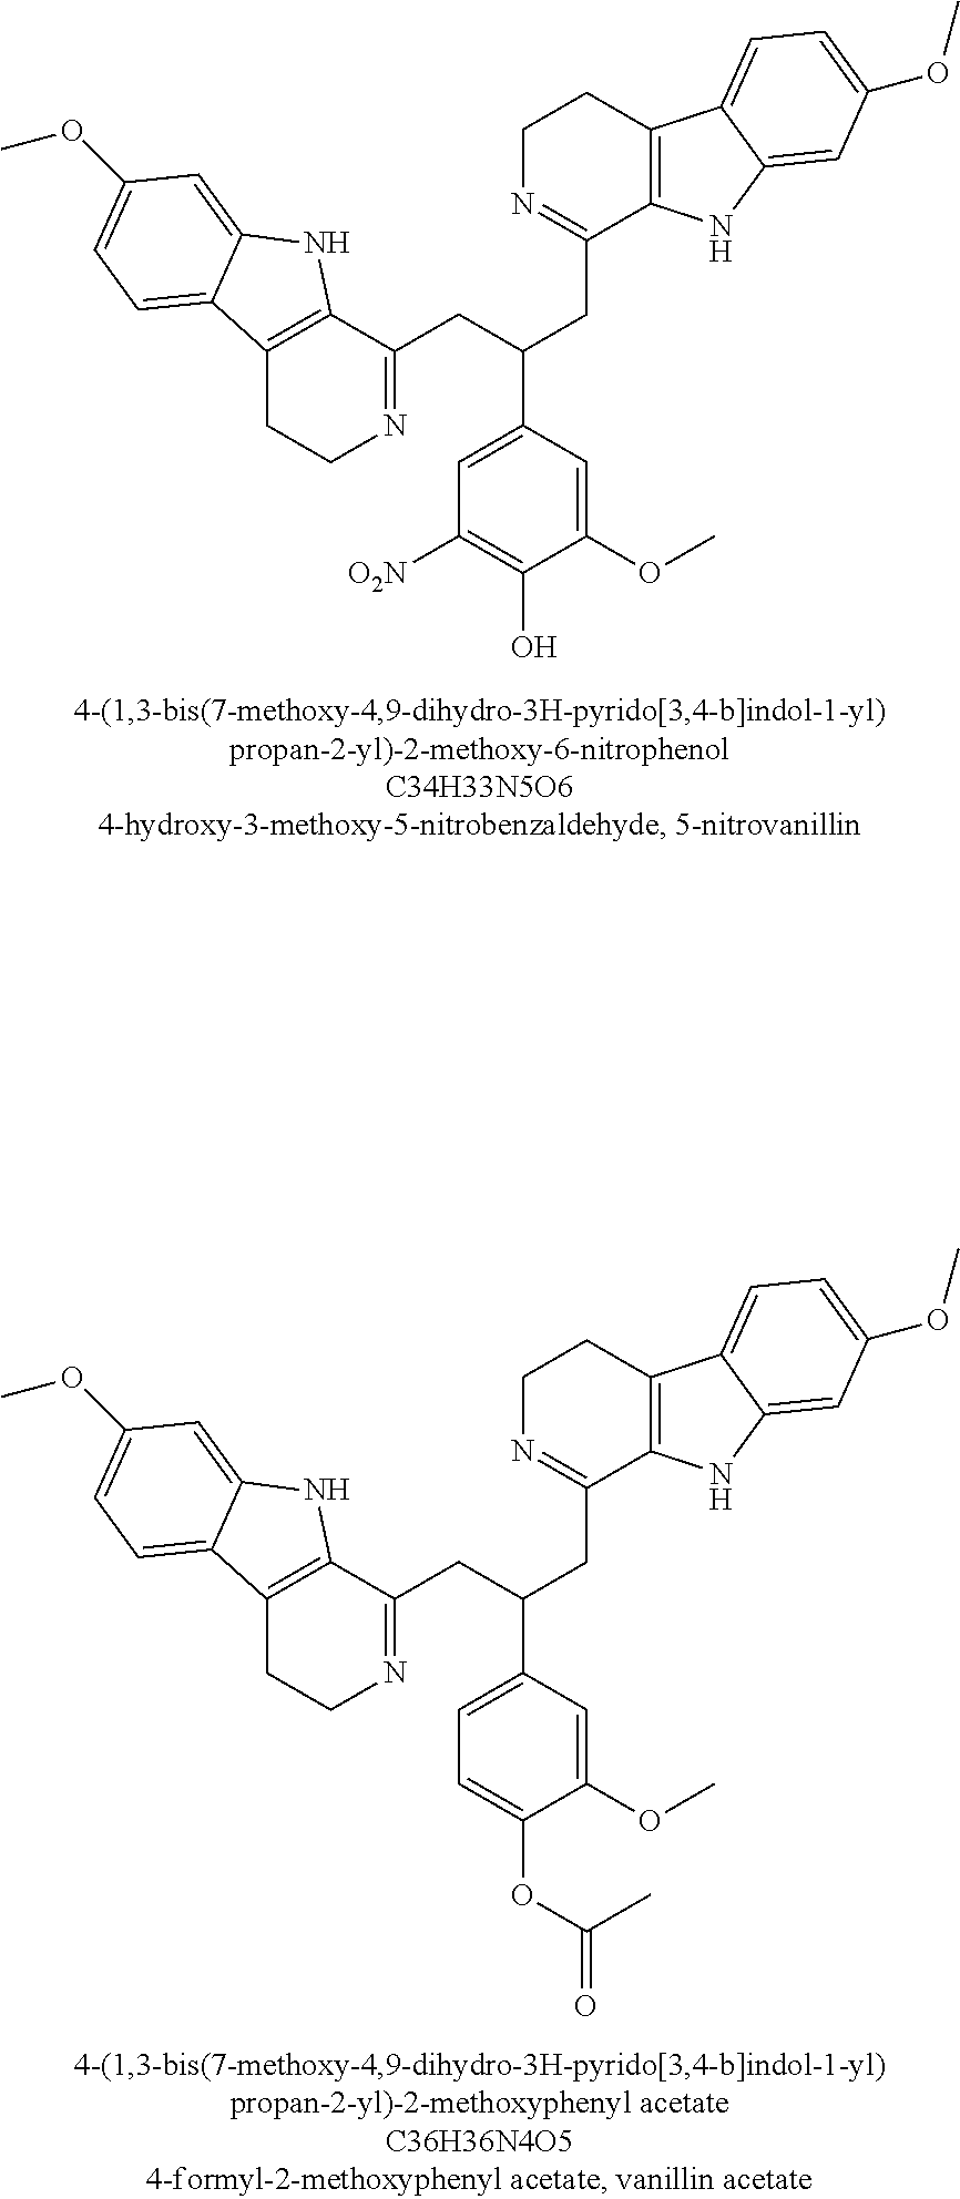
C1(O)=C([O2N])C=C(C(CC2=NCCC3=C2NC2=CC(OC)=CC=C32)CC2=NCCC3=C2NC2=CC(OC)=CC=C32)C=C1OC.C1(OC(=O)C)=CC=C(C(CC2=NCCC3=C2NC2=CC(OC)=CC=C32)CC2=NCCC3=C2NC2=CC(OC)=CC=C32)C=C1OC
